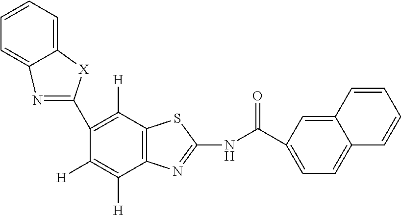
C12=C(SC(NC(C3=CC=C4C(=C3)C=CC=C4)=O)=N1)C([H])=C(C1=NC3=CC=CC=C3[X]1)C([H])=C2[H]
